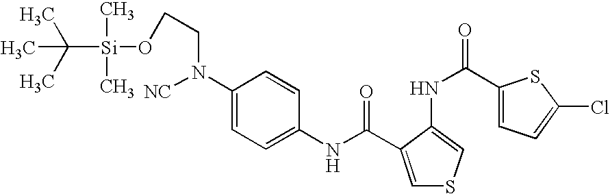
C1(NC(=O)C2=CSC=C2NC(C2=CC=C(Cl)S2)=O)=CC=C(N(CCO[Si](C(C)(C)C)(C)C)[NC])C=C1
